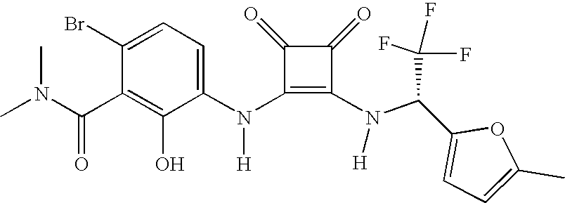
N(C1=C(N(C(C2=CC=C(C)O2)C(F)(F)F)[H])C(=O)C1=O)([H])C1=CC=C(Br)C(C(N(C)C)=O)=C1O
